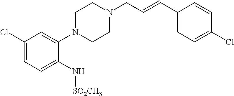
C1(Cl)=CC=C(N[SO2CH3])C(N2CCN(CC=CC3=CC=C(Cl)C=C3)CC2)=C1
